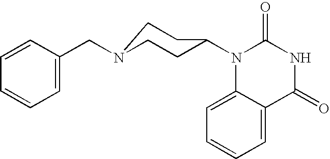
C1=C2C(=CC=C1)C(=O)NC(=O)N2C1CCN(CC2=CC=CC=C2)CC1
